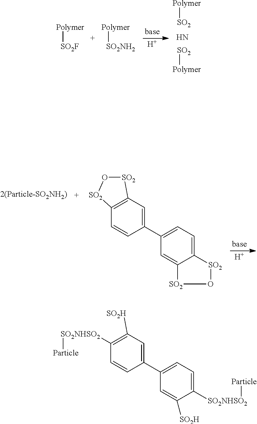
C12=C(C=C(C3=CC=C4C(=C3)[SO2]O[SO2]4)C=C1)[SO2]O[SO2]2.[H].[Polymer][SO2F].[Polymer][SO2NH2].[H].[Polymer][SO2].N.[Polymer][SO2].C1=CC(C2=CC=C([SO2NHSO2][Particle])C([SO2H])=C2)=CC([SO2H])=C1[SO2NHSO2][Particle]
